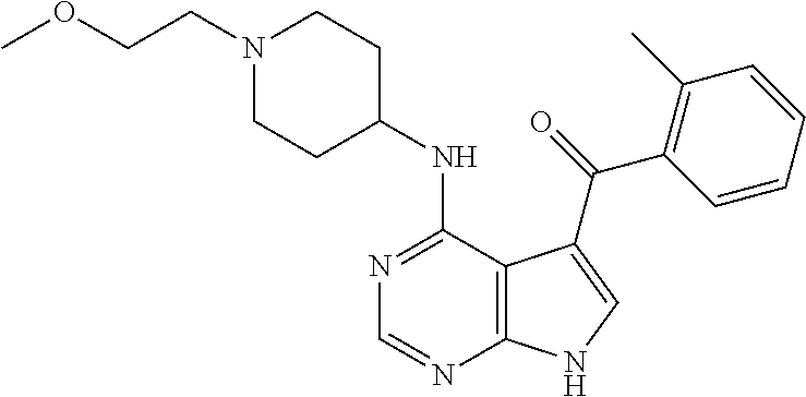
N1(CCOC)CCC(NC2=NC=NC3=C2C(C(=O)C2=C(C)C=CC=C2)=CN3)CC1
